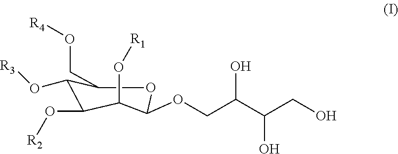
C1(O[R3])C(O[R2])C(O[R1])C(OCC(C(CO)O)O)OC1CO[R4]
